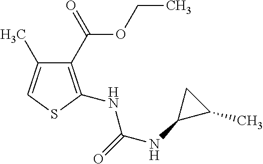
C1(C(=O)OCC)=C(NC(NC2C(C)C2)=O)SC=C1C
